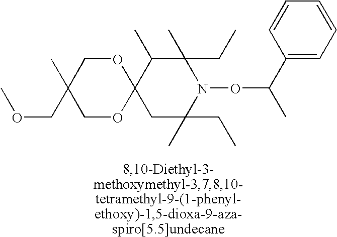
C12(C(C)C(C)(CC)N(OC(C)C3=CC=CC=C3)C(C)(CC)C1)OCC(C)(COC)CO2
